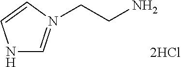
N1C=N(CCN)C=C1
